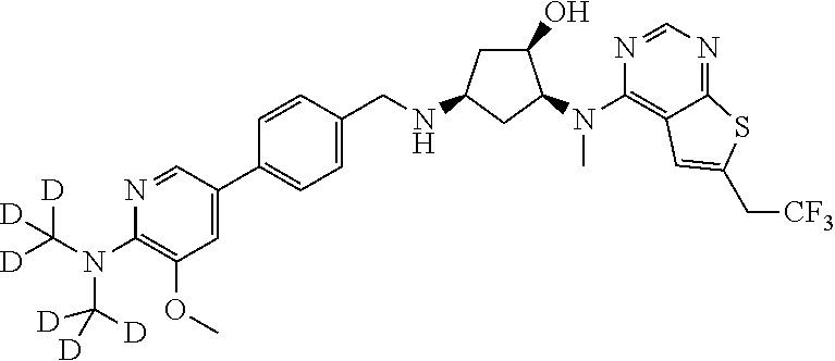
C1(C2=CC(OC)=C(N(C([D])([D])[D])C([D])([D])[D])N=C2)=CC=C(CNC2CC(O)C(N(C3=C4C(=NC=N3)SC(C[CF3])=C4)C)C2)C=C1
